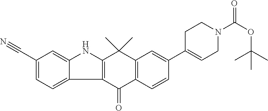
C12=C(C=CC(C3=CCN(C(OC(C)(C)C)=O)CC3)=C1)C(=O)C1=C(C2(C)C)NC2=CC(C#N)=CC=C12
